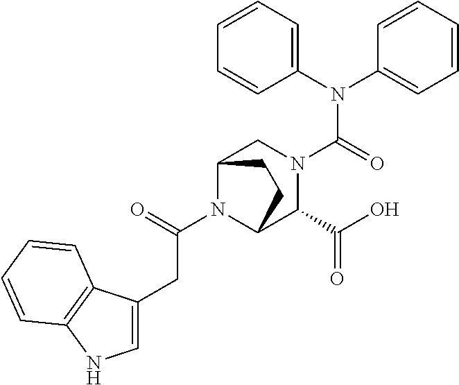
C1(N(C2=CC=CC=C2)C(=O)N2CC3N(C(=O)CC4=CNC5=C4C=CC=C5)C(C2C(O)=O)CC3)=CC=CC=C1
